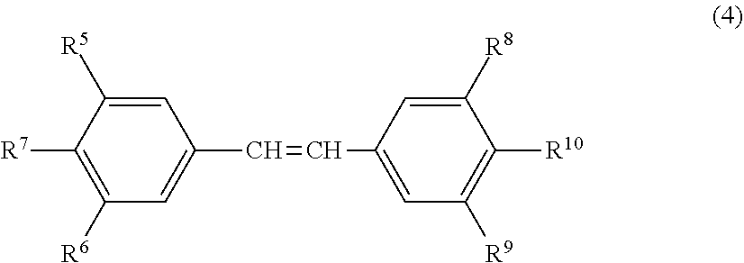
C1([R7])=C([R6])C=C(C=CC2=CC([R9])=C([R10])C([R8])=C2)C=C1[R5]
